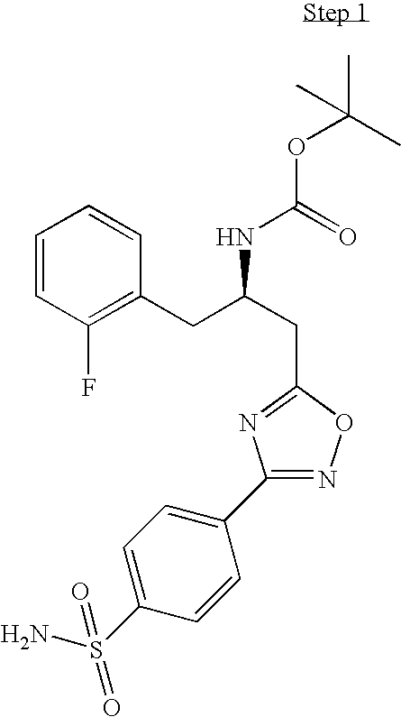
C1=CC(F)=C(CC(CC2=NC(C3=CC=C(S(N)(=O)=O)C=C3)=NO2)NC(=O)OC(C)(C)C)C=C1
